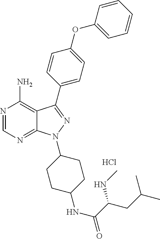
N1=CN=C2C(=C1N)C(C1=CC=C(OC3=CC=CC=C3)C=C1)=NN2C1CCC(NC(=O)C(CC(C)C)NC)CC1.Cl
